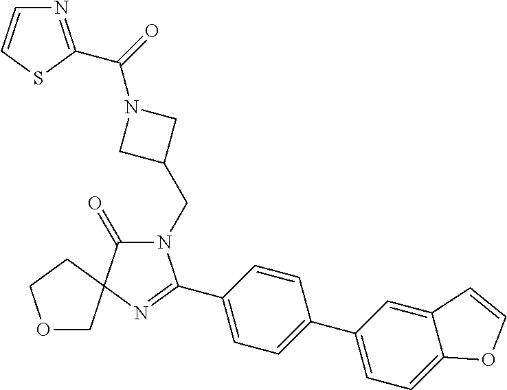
N1(CC2CN(C(=O)C3=NC=CS3)C2)C(=O)C2(N=C1C1=CC=C(C3=CC=C4C(=C3)C=CO4)C=C1)CCOC2
